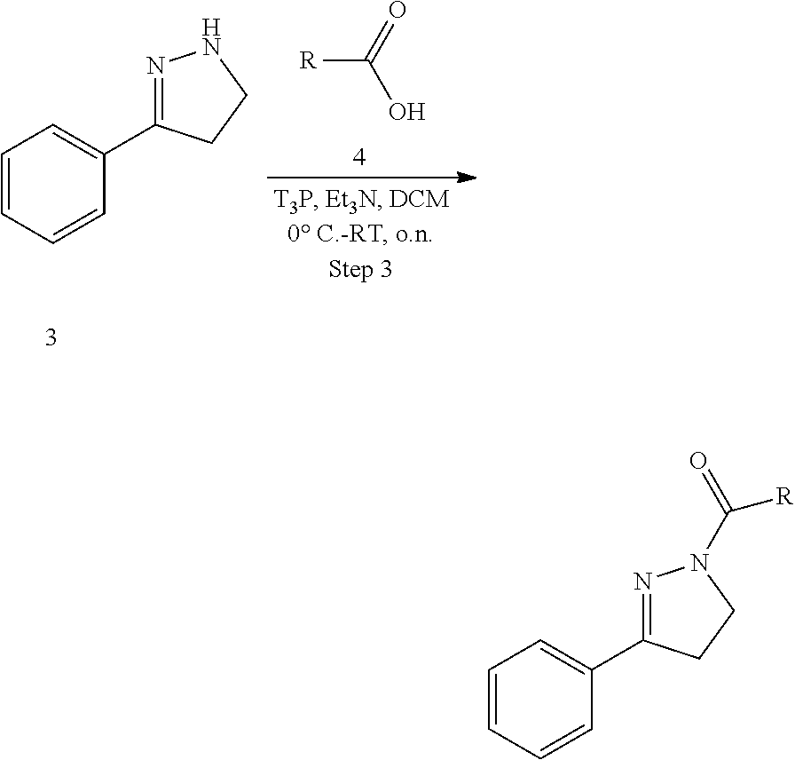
C1=CC=CC(C2=NN(C([R])=O)CC2)=C1.C1=CC=CC(C2=NNCC2)=C1.[R]C(=O)O
